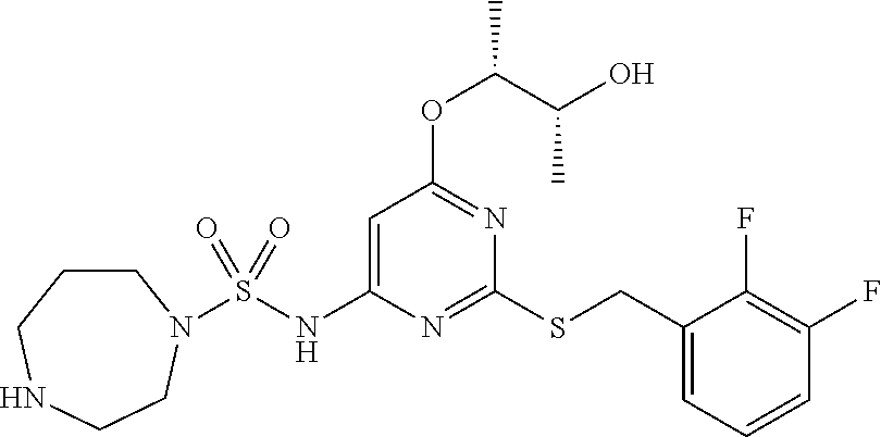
C1CCNCCN1S(NC1=CC(OC(C(O)C)C)=NC(SCC2=CC=CC(F)=C2F)=N1)(=O)=O
